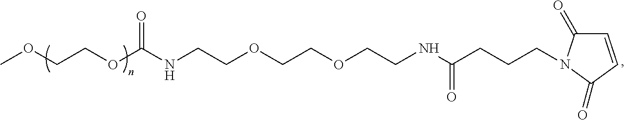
C(CCC(NCCOCCOCCNC(OCCOC)=O)=O)N1C(=O)C=CC1=O
